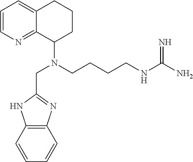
C1=CN=C2C(=C1)CCCC2N(CC1=NC2=C(N1)C=CC=C2)CCCCNC(N)=N
